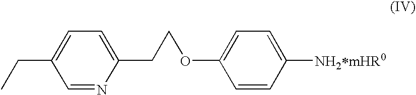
CCC1=CC=C(CCOC2=CC=C([NH2*mHR0])C=C2)N=C1
